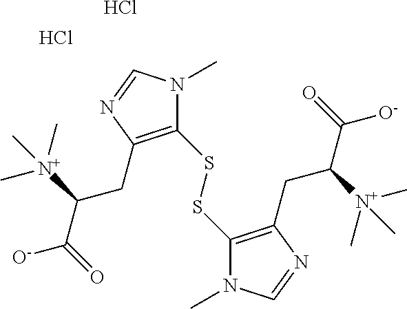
C1(SSC2=C(CC([N+](C)(C)C)C([O-])=O)N=CN2C)=C(CC([N+](C)(C)C)C([O-])=O)N=CN1C.Cl.Cl
